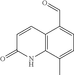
C1=CC(=O)NC2=C1C(C=O)=CC=C2C
